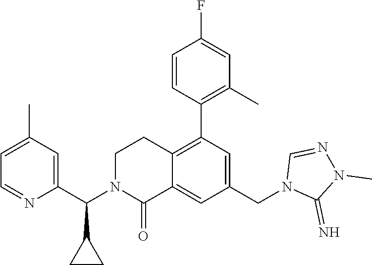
C1(C)=CC=NC(C(N2C(=O)C3=CC(CN4C(=N)N(C)N=C4)=CC(C4=C(C)C=C(F)C=C4)=C3CC2)C2CC2)=C1
